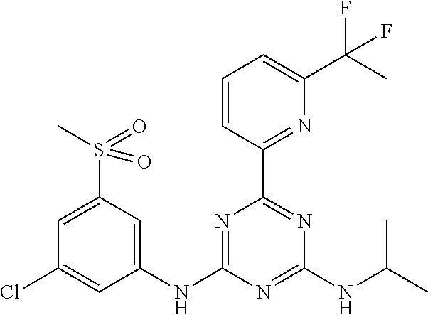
C1(NC2=NC(C3=NC(C(C)(F)F)=CC=C3)=NC(NC(C)C)=N2)=CC(S(C)(=O)=O)=CC(Cl)=C1
